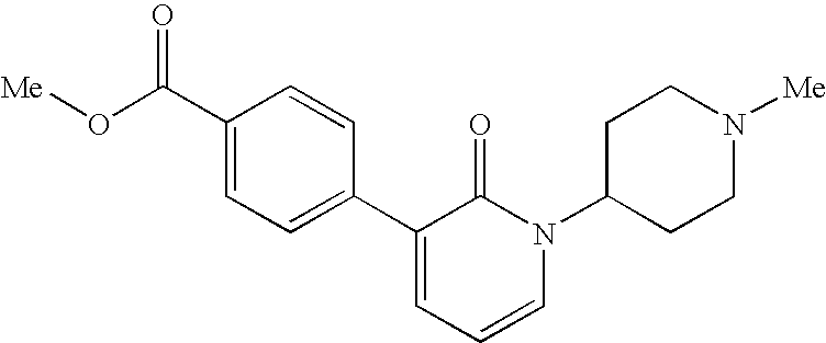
O(C(C1=CC=C(C2=CC=CN(C3CCN([Me])CC3)C2=O)C=C1)=O)[Me]
